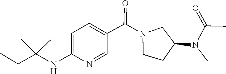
CN(C(=O)C)C1CCN(C(C2=CC=C(NC(CC)(C)C)N=C2)=O)C1
